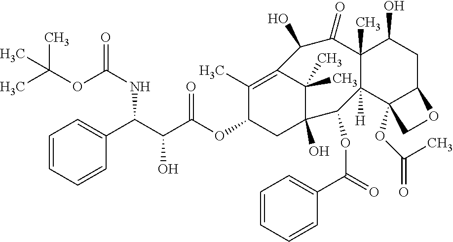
O=C(NC(C(C(OC1CC2(O)C(C)(C)C(=C1C)C(O)C(=O)C1(C)C([H])(C3(OC(=O)C)C(CC1O)OC3)C2OC(=O)C1=CC=CC=C1)=O)O)C1=CC=CC=C1)OC(C)(C)C
